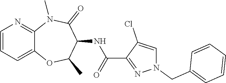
C12=CC=CN=C1N(C)C(=O)C(NC(C1=NN(CC3=CC=CC=C3)C=C1Cl)=O)C(C)O2
